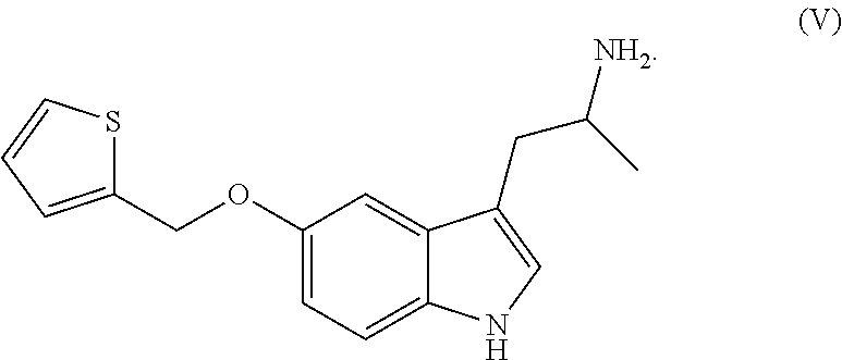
C1(COC2=CC=C3C(=C2)C(CC([NH2])C)=CN3)=CC=CS1
